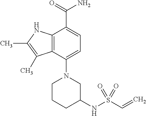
C1(N2CC(NS(C=C)(=O)=O)CCC2)=CC=C(C(=O)N)C2=C1C(C)=C(C)N2
